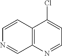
C1=CC2=C(C=N1)N=CC=C2Cl
